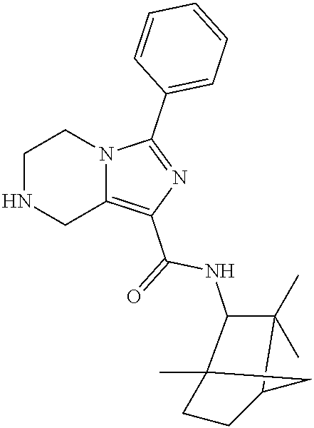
C1NCC2=C(C(=O)NC3C(C)(C)C4CCC3(C)C4)N=C(C3=CC=CC=C3)N2C1
